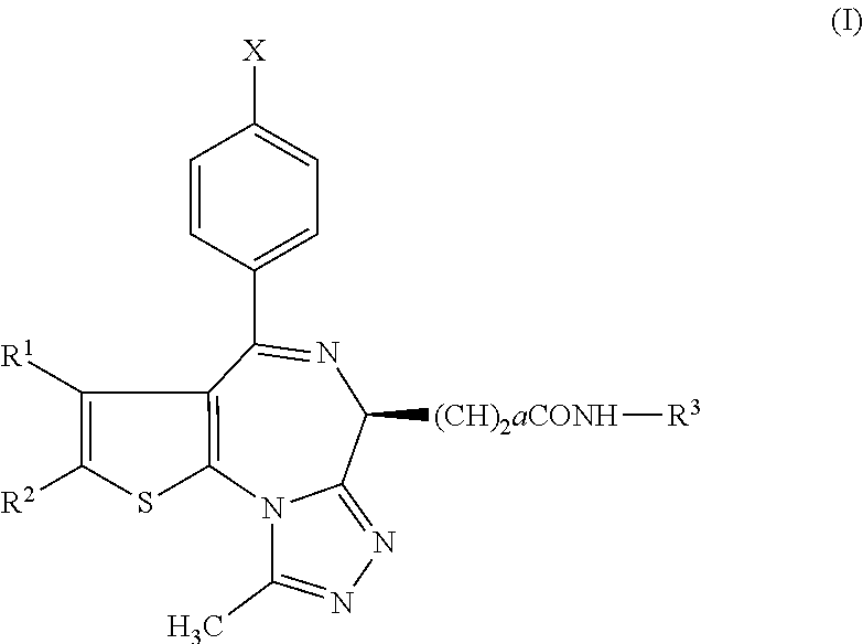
[X]C1=CC=C(C2=NC([(CH)2aCONH][R3])C3=NN=C(C)N3C3=C2C([R1])=C([R2])S3)C=C1
